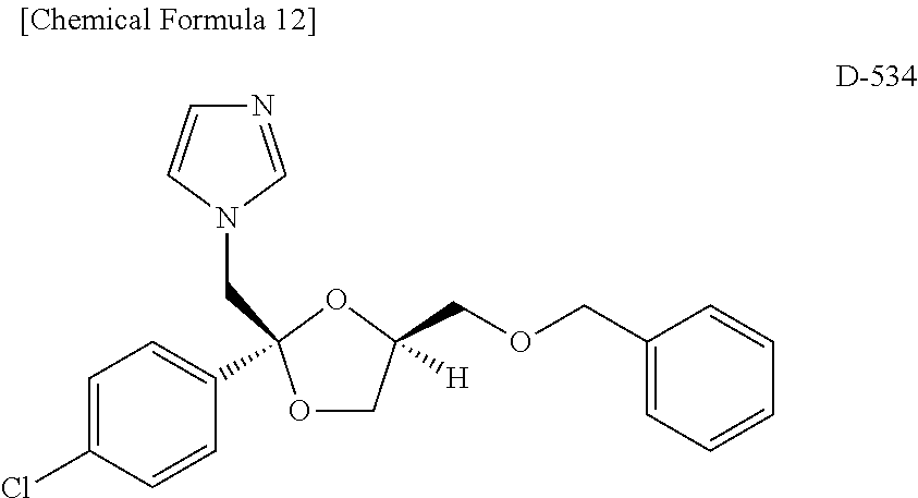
C1=C(Cl)C=CC(C2(CN3C=NC=C3)OCC(COCC3=CC=CC=C3)([H])O2)=C1
